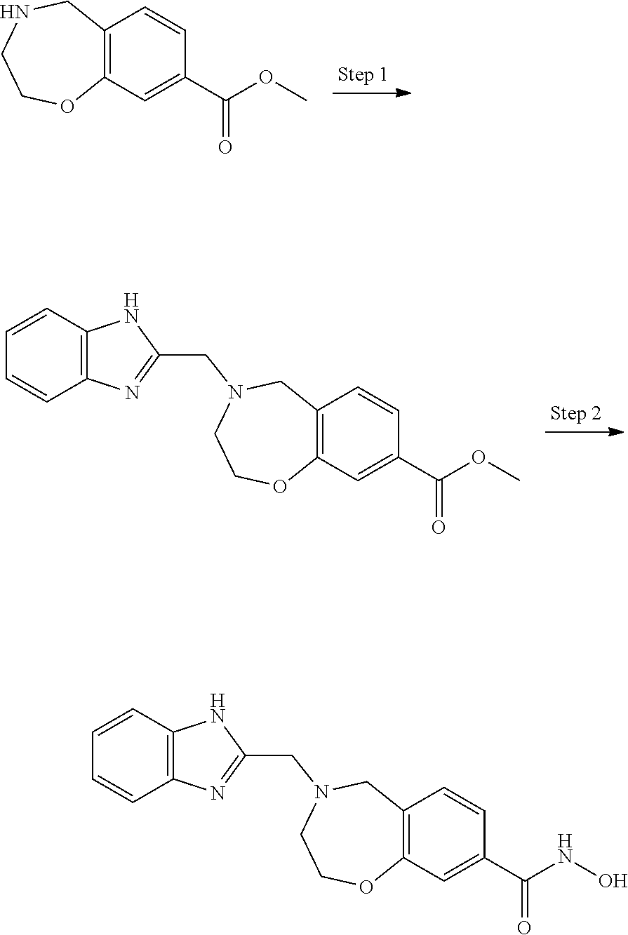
C1=C(C(=O)OC)C=CC2=C1OCCNC2.C(N1CC2=C(C=C(C(OC)=O)C=C2)OCC1)C1=NC2=C(C=CC=C2)N1.C(N1CC2=C(C=C(C(NO)=O)C=C2)OCC1)C1=NC2=C(C=CC=C2)N1
